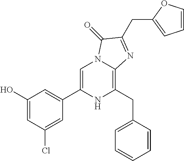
C1(O)=CC(Cl)=CC(C2=CN3C(=C(CC4=CC=CC=C4)N2)N=C(CC2=CC=CO2)C3=O)=C1
